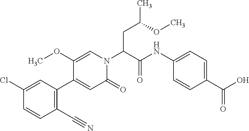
C1(Cl)=CC(C2=CC(=O)N(C(C(NC3=CC=C(C(O)=O)C=C3)=O)CC(C)OC)C=C2OC)=C(C#N)C=C1
